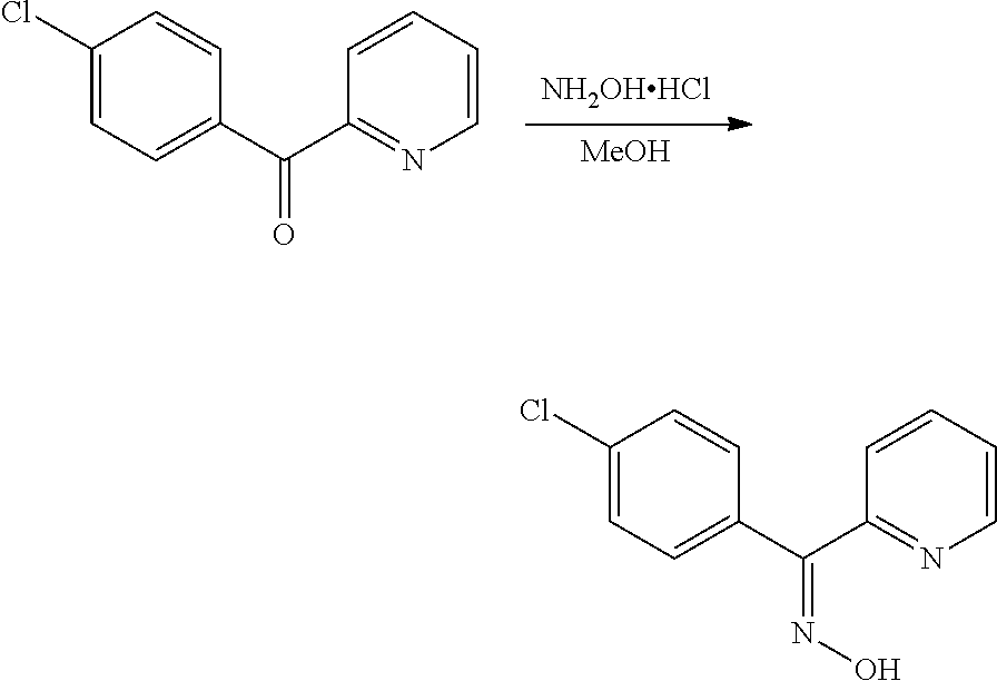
[MeOH].[NH2OHHCl].C1(Cl)=CC=C(C(C2=NC=CC=C2)=O)C=C1.C1(Cl)=CC=C(C(C2=NC=CC=C2)=NO)C=C1
